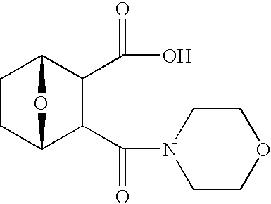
C1CC2C(C(=O)N3CCOCC3)C(C(=O)O)C1O2
